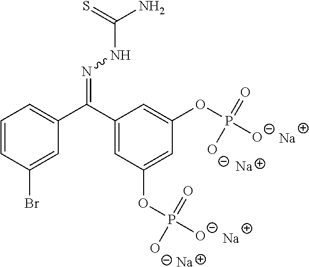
[Na].[Na].C1=CC(Br)=CC(C(C2=CC(OP([O-])(=O)[O-])=CC(OP([O-])(=O)[O-])=C2)=NNC(N)=S)=C1.[Na].[Na]
